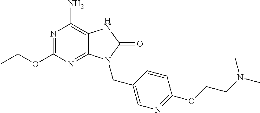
N1=C(OCC)N=C2C(=C1N)NC(=O)N2CC1=CN=C(OCCN(C)C)C=C1
